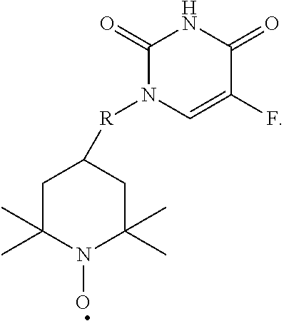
C1(=O)N([R]C2CC(C)(C)N(O)C(C)(C)C2)C=C(F)C(=O)N1
